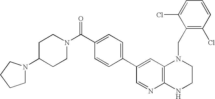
C1=C(C2=CC=C(C(=O)N3CCC(N4CCCC4)CC3)C=C2)C=NC2=C1N(CC1=C(Cl)C=CC=C1Cl)CCN2
